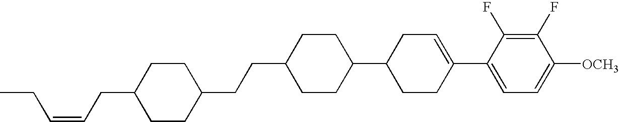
C1(F)=C(F)C(C2=CCC(C3CCC(CCC4CCC(CC=CCC)CC4)CC3)CC2)=CC=C1[OCH3]
